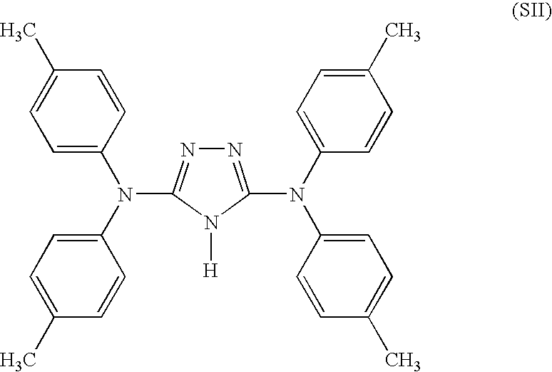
N1=C(N(C2=CC=C(C)C=C2)C2=CC=C(C)C=C2)N([H])C(N(C2=CC=C(C)C=C2)C2=CC=C(C)C=C2)=N1
